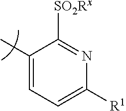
C1(C)=CC=C([R1])N=C1[SO2Rx]
